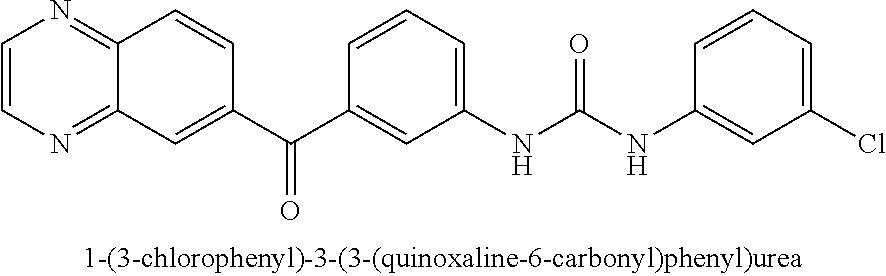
C1=CN=C2C(=N1)C=C(C(=O)C1=CC(NC(=O)NC3=CC(Cl)=CC=C3)=CC=C1)C=C2
